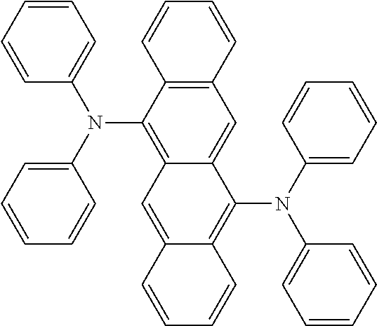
C12=C(C(N(C3=CC=CC=C3)C3=CC=CC=C3)=C3C(=C1)C(N(C1=CC=CC=C1)C1=CC=CC=C1)=C1C(=C3)C=CC=C1)C=CC=C2
